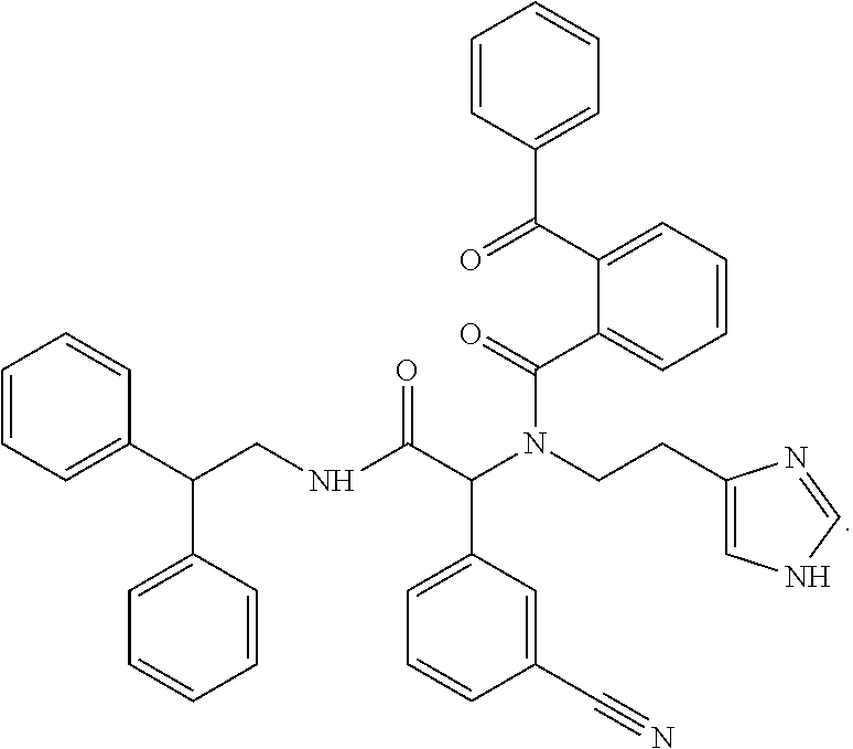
C1=CC=C(C(CNC(C(N(CCC2=CNC=N2)C(=O)C2=CC=CC=C2C(=O)C2=CC=CC=C2)C2=CC=CC(C#N)=C2)=O)C2=CC=CC=C2)C=C1
